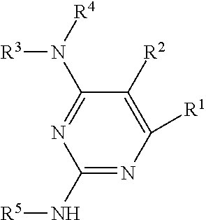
C1(N[R5])=NC([R1])=C([R2])C(N([R4])[R3])=N1
